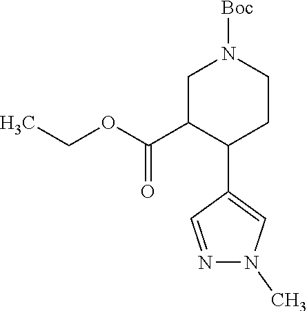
C(OC(C1C(C2=CN(C)N=C2)CCN([Boc])C1)=O)C
